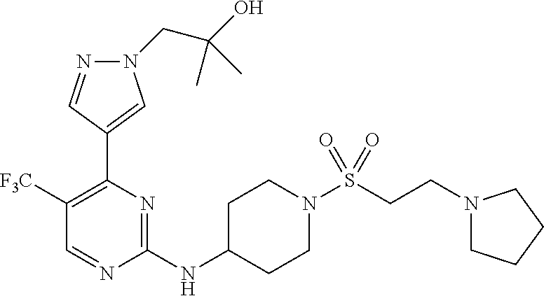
C1([F3C])=C(C2=CN(CC(O)(C)C)N=C2)N=C(NC2CCN(S(CCN3CCCC3)(=O)=O)CC2)N=C1
